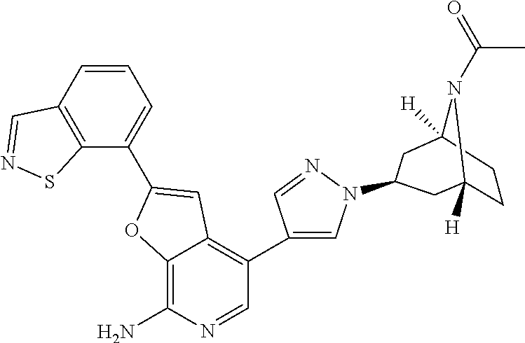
C12=C(N)N=CC(C3=CN(C4CC5([H])N(C(C)=O)C([H])(CC5)C4)N=C3)=C1C=C(C1=CC=CC3=C1SN=C3)O2
